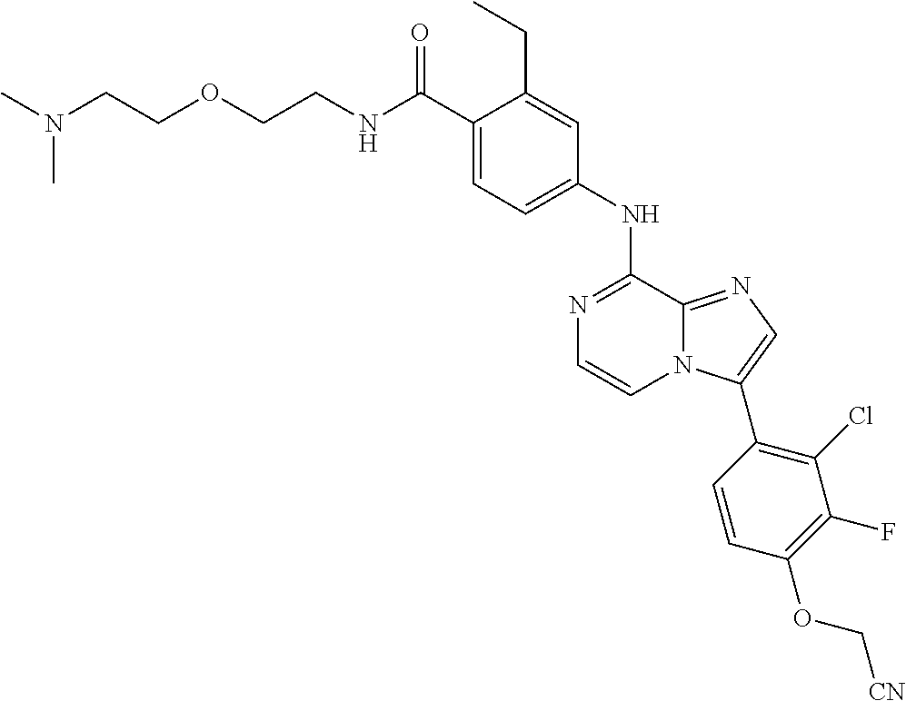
C1(NC2=NC=CN3C2=NC=C3C2=C(Cl)C(F)=C(OC[CN])C=C2)=CC=C(C(NCCOCCN(C)C)=O)C(CC)=C1
